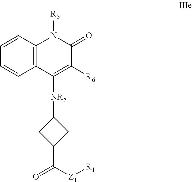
C12=C(C=CC=C1)N([R5])C(=O)C([R6])=C2[NR2]C1CC(C([Z1][R1])=O)C1
